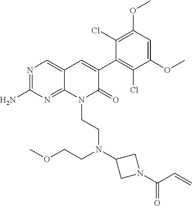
C1(N)=NC=C2C(=N1)N(CCN(C1CN(C(C=C)=O)C1)CCOC)C(=O)C(C1=C(Cl)C(OC)=CC(OC)=C1Cl)=C2
